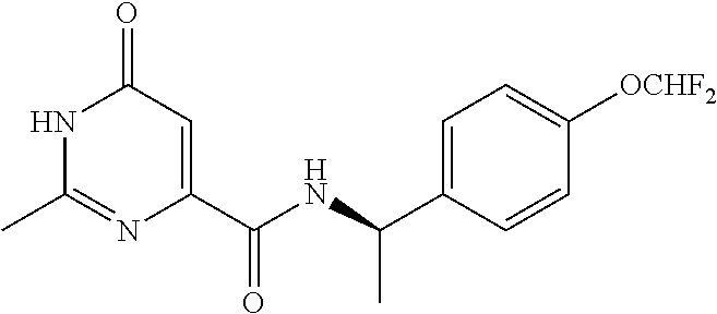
C1(=O)C=C(C(NC(C2=CC=C([OCHF2])C=C2)C)=O)N=C(C)N1
